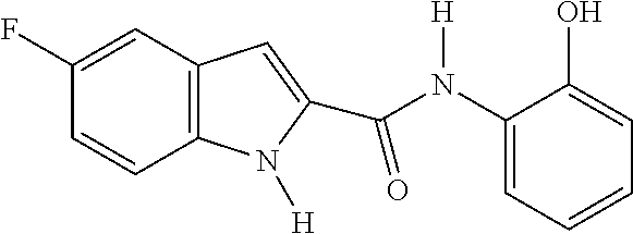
C1(F)=CC2=C(C=C1)N([H])C(C(N(C1=CC=CC=C1O)[H])=O)=C2
